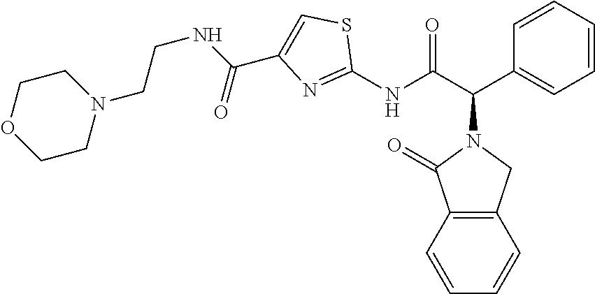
C1(NC(C(C2=CC=CC=C2)N2C(=O)C3=C(C2)C=CC=C3)=O)=NC(C(NCCN2CCOCC2)=O)=CS1
